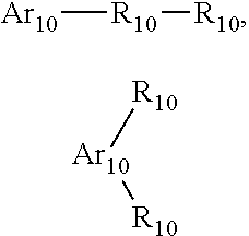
[Ar10][R10][R10].[Ar10]([R10])[R10]
